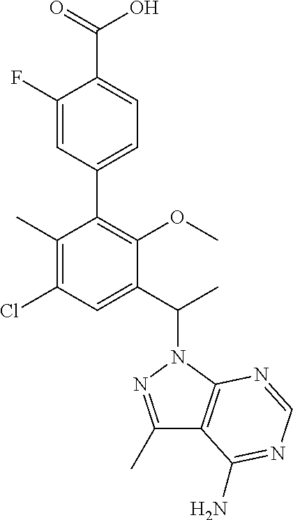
C1(C)=C(Cl)C=C(C(C)N2N=C(C)C3=C2N=CN=C3N)C(OC)=C1C1=CC=C(C(=O)O)C(F)=C1
